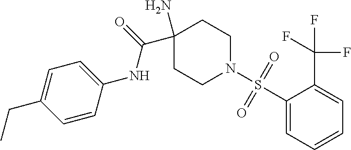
C1(N)(C(=O)NC2=CC=C(CC)C=C2)CCN(S(C2=CC=CC=C2C(F)(F)F)(=O)=O)CC1
